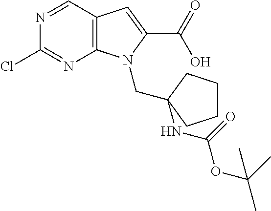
N1=CC2=C(N=C1Cl)N(CC1(NC(OC(C)(C)C)=O)CCCC1)C(C(=O)O)=C2
